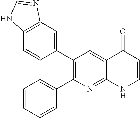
C12=C(C=C(C3=C(C4=CC=CC=C4)N=C4C(=C3)C(=O)C=CN4)C=C1)N=CN2
